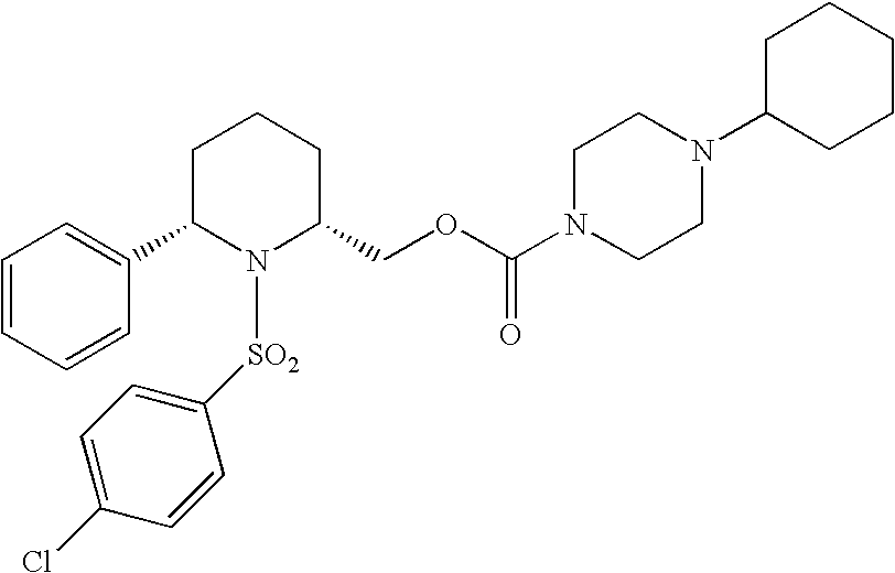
C1C(C2=CC=CC=C2)N([SO2]C2=CC=C(Cl)C=C2)C(COC(N2CCN(C3CCCCC3)CC2)=O)CC1
